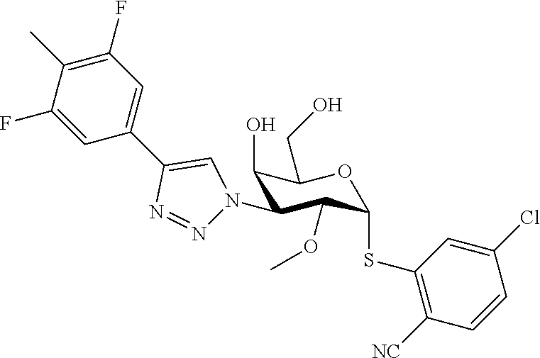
C1(O)C(N2N=NC(C3=CC(F)=C(C)C(F)=C3)=C2)C(OC)C(SC2=C([NC])C=CC(Cl)=C2)OC1CO
